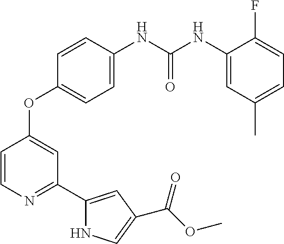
C1=CN=C(C2=CC(C(OC)=O)=CN2)C=C1OC1=CC=C(NC(NC2=CC(C)=CC=C2F)=O)C=C1
